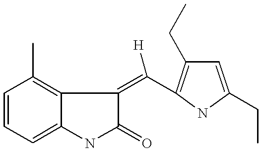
C1=CC=C2C(=C1C)C(=C([H])C1=C(CC)C=C(CC)N1)C(=O)N2
